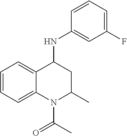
C1(F)=CC=CC(NC2C3=CC=CC=C3N(C(C)=O)C(C)C2)=C1
